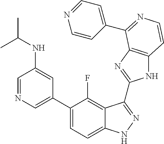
C1=C(C2=CC=C3C(=C2F)C(C2=NC4=C(N2)C=CN=C4C2=CC=NC=C2)=NN3)C=C(NC(C)C)C=N1
